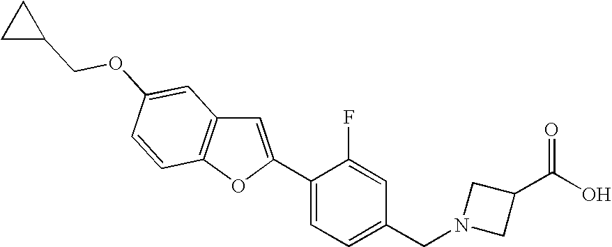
C1=C(C2=CC=C(CN3CC(C(O)=O)C3)C=C2F)OC2=C1C=C(OCC1CC1)C=C2
